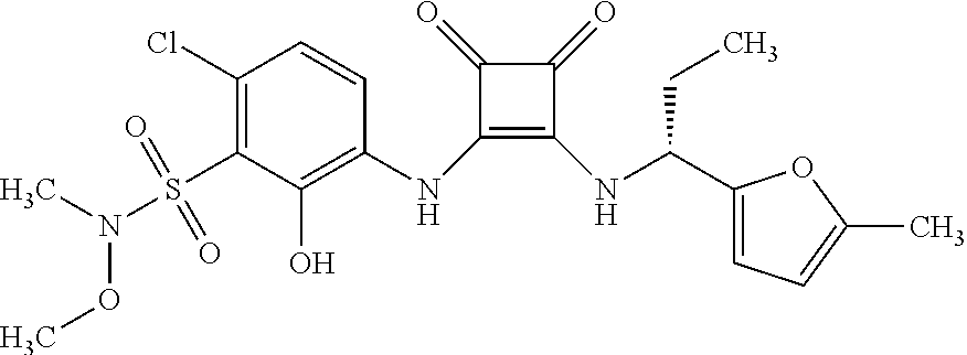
C1(Cl)=C(S(N(C)OC)(=O)=O)C(O)=C(NC2=C(NC(CC)C3=CC=C(C)O3)C(=O)C2=O)C=C1
